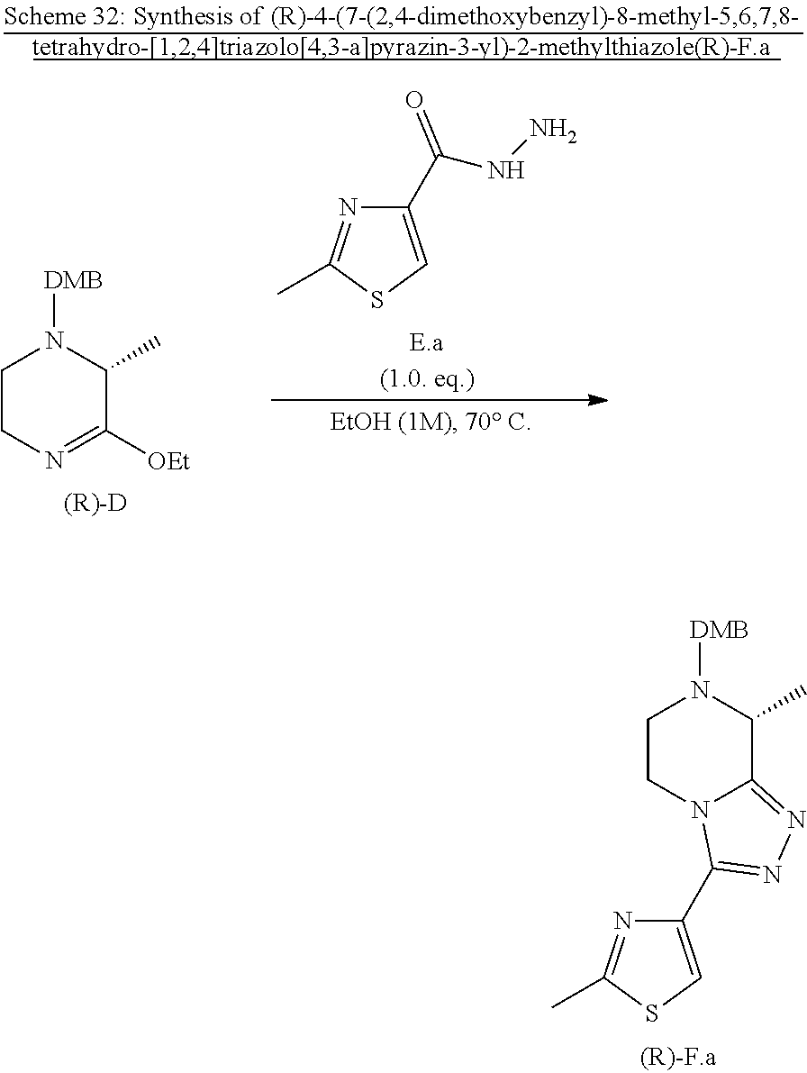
C1CN2C(=NN=C2C2=CSC(C)=N2)C(C)N1[DMB].C1CN=C([OEt])C(C)N1[DMB].C1(C(NN)=O)=CSC(C)=N1
